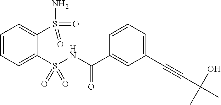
C1=CC=C(S(NC(C2=CC(C#CC(C)(O)C)=CC=C2)=O)(=O)=O)C(S(=O)(=O)N)=C1
